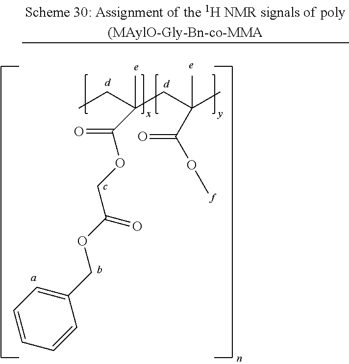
CCC(CC(C)(C)C(OC)=O)(C)C(OCC(OCC1=CC=CC=C1)=O)=O
